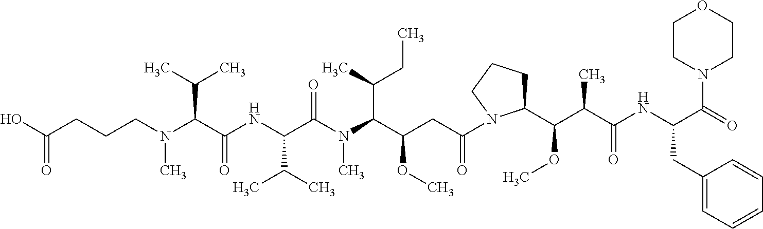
C1(C(OC)C(C(NC(C(=O)N2CCOCC2)CC2=CC=CC=C2)=O)C)CCCN1C(CC(C(N(C(C(NC(C(N(CCCC(=O)O)C)C(C)C)=O)C(C)C)=O)C)C(C)CC)OC)=O
